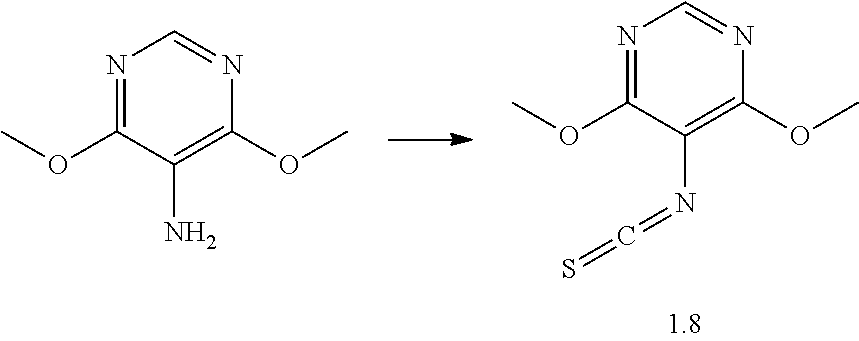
N1=C(OC)C(N=C=S)=C(OC)N=C1.N1=C(OC)C(N)=C(OC)N=C1
